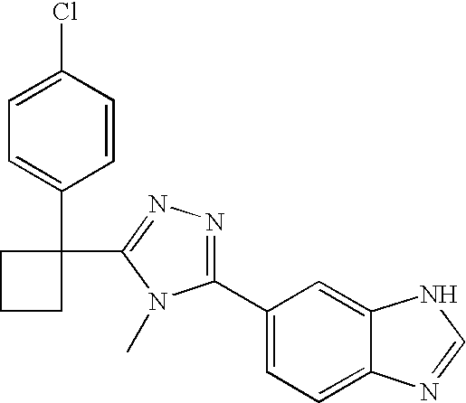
C1=CC(Cl)=CC=C1C1(C2=NN=C(C3=CC=C4C(=C3)NC=N4)N2C)CCC1
